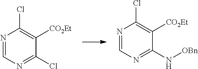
N1=CN=C(Cl)C([CO2Et])=C1Cl.N1=CN=C(N[OBn])C([CO2Et])=C1Cl
